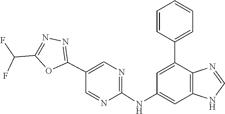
C1=NC2=C(N1)C=C(NC1=NC=C(C3=NN=C(C(F)F)O3)C=N1)C=C2C1=CC=CC=C1
